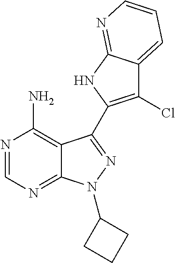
C12=C(N)N=CN=C1N(C1CCC1)N=C2C1=C(Cl)C2=CC=CN=C2N1
